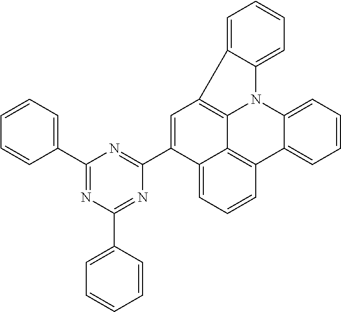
C1=CC=C2C(=C1)N1C3=CC=CC=C3C3=C4C1=C2C=C(C1=NC(C2=CC=CC=C2)=NC(C2=CC=CC=C2)=N1)C4=CC=C3
